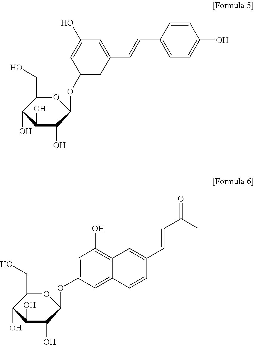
C1=C(OC2C(O)C(O)C(O)C(CO)O2)C=C2C(=C1O)C=C(C=CC(=O)C)C=C2.O(C1C(O)C(O)C(O)C(CO)O1)C1=CC(C=CC2=CC=C(O)C=C2)=CC(O)=C1
